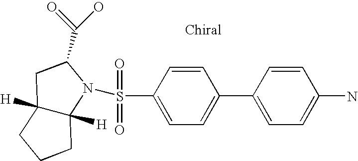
C12([H])C([H])(CCC1)N(S(C1=CC=C(C3=CC=C(N)C=C3)C=C1)(=O)=O)C(C(=O)O)C2
